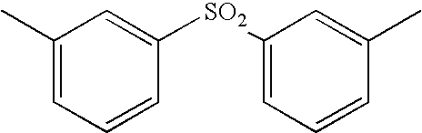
C1(C)=CC=CC([SO2]C2=CC=CC(C)=C2)=C1
